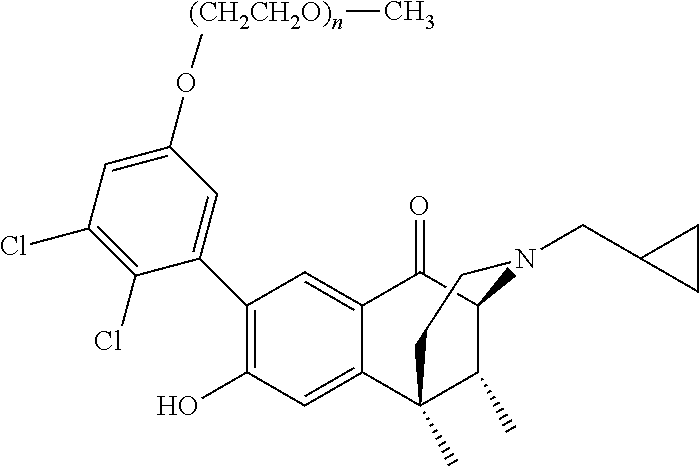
C1(O)=C(C2=CC(O[(CH2CH2O)n]C)=CC(Cl)=C2Cl)C=C2C(=C1)C1(C)C(C)C(C2=O)N(CC2CC2)CC1
